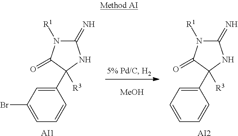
C1(C2([R3])C(=O)N([R1])C(=N)N2)=CC(Br)=CC=C1.[MeOH].C1(C2([R3])C(=O)N([R1])C(=N)N2)=CC=CC=C1.[AI1].[AI2]
